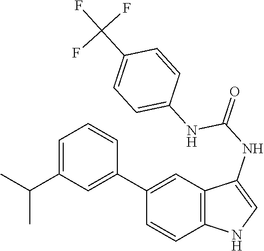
C12=C(C=C(C3=CC(C(C)C)=CC=C3)C=C1)C(NC(=O)NC1=CC=C(C(F)(F)F)C=C1)=CN2
